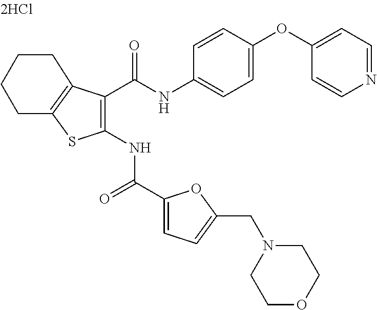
C1(C(=O)NC2=C(C(NC3=CC=C(OC4=CC=NC=C4)C=C3)=O)C3=C(S2)CCCC3)=CC=C(CN2CCOCC2)O1
